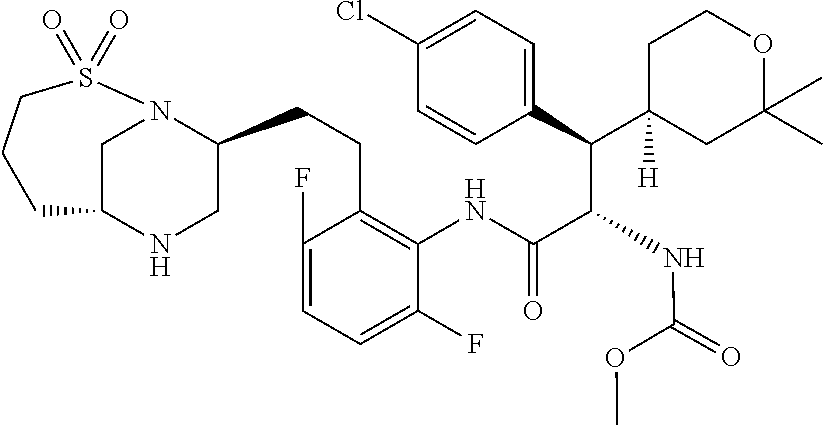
C(C(C(C1=CC=C(Cl)C=C1)C1([H])CC(C)(C)OCC1)NC(OC)=O)(=O)NC1=C(CCC2CNC3CN2S(=O)(=O)CCC3)C(F)=CC=C1F
